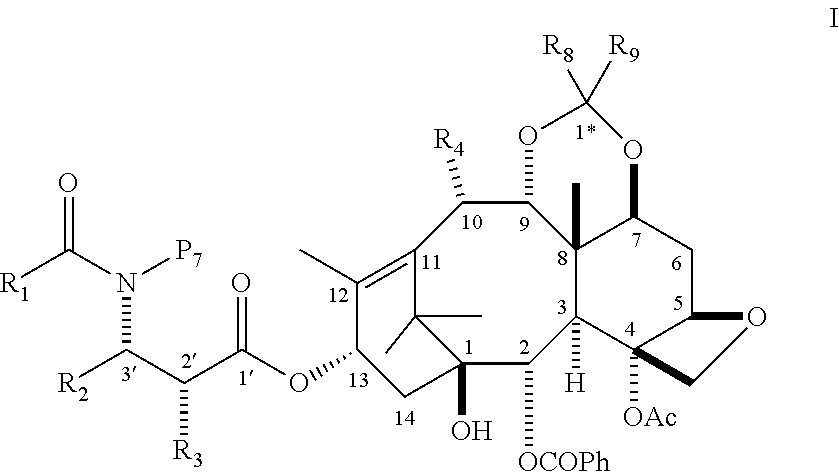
C12=C(C)C(OC(C(C([R2])N(C([R1])=O)[P7])[R3])=O)CC(O)(C1(C)C)C([OCOPh])C1([H])C3(C)C(C2[R4])OC([R8])([R9])OC3CC2C1([OAc])CO2
